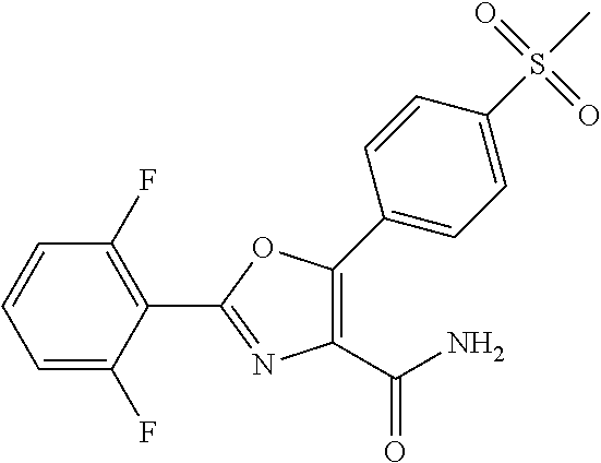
C1=C(F)C(C2=NC(C(N)=O)=C(C3=CC=C(S(C)(=O)=O)C=C3)O2)=C(F)C=C1
